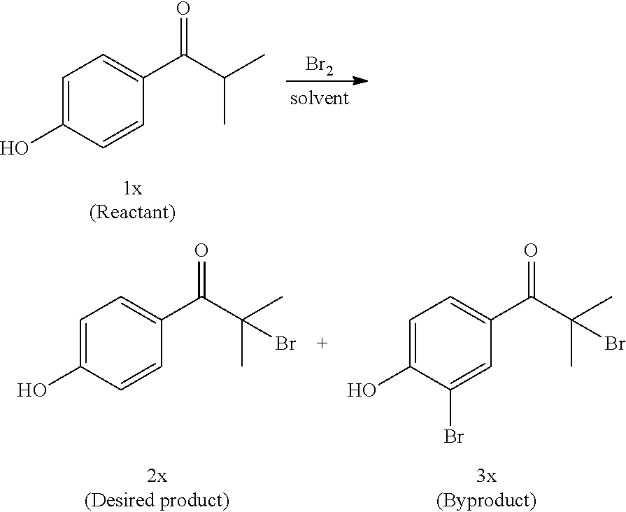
C1=C(O)C=CC(C(C(C)C)=O)=C1.[Br2].C1=C(O)C=CC(C(C(C)(C)Br)=O)=C1.C1=C(O)C(Br)=CC(C(C(C)(C)Br)=O)=C1
